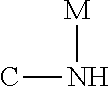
CN[M]
